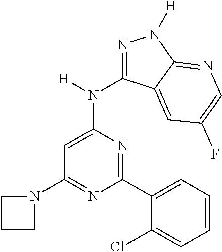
C1(N2CCC2)=NC(C2=CC=CC=C2Cl)=NC(N(C2=NN([H])C3=NC=C(F)C=C23)[H])=C1
